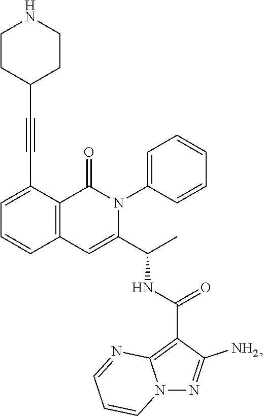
C1=C(C#CC2CCNCC2)C2=C(C=C1)C=C(C(C)NC(=O)C1=C3N(N=C1N)C=CC=N3)N(C1=CC=CC=C1)C2=O
